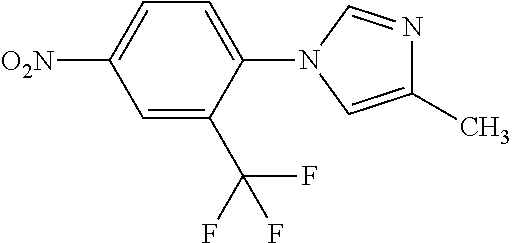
N1=CN(C2=CC=C([O2N])C=C2C(F)(F)F)C=C1C
